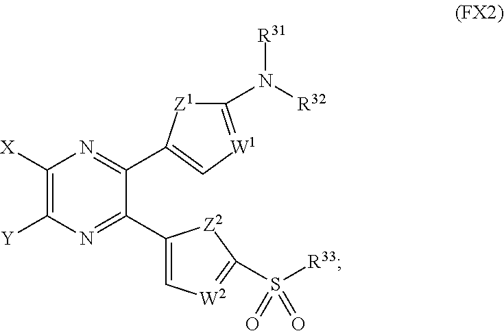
C1([X])=C([Y])N=C(C2=C[W2]=C(S([R33])(=O)=O)[Z2]2)C(C2=C[W1]=C(N([R32])[R31])[Z1]2)=N1
